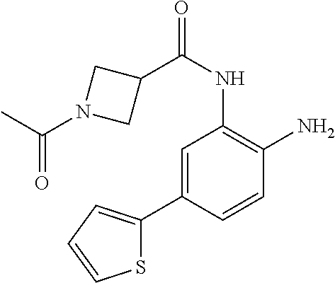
C1=C(C2=CC=CS2)C=CC(N)=C1NC(C1CN(C(C)=O)C1)=O
